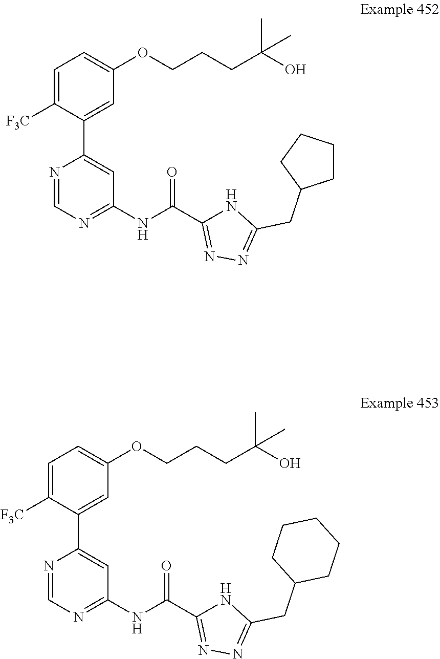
C1(NC(C2=NN=C(CC3CCCC3)N2)=O)=NC=NC(C2=CC(OCCCC(O)(C)C)=CC=C2[F3C])=C1.C1(NC(C2=NN=C(CC3CCCCC3)N2)=O)=NC=NC(C2=CC(OCCCC(O)(C)C)=CC=C2[F3C])=C1
